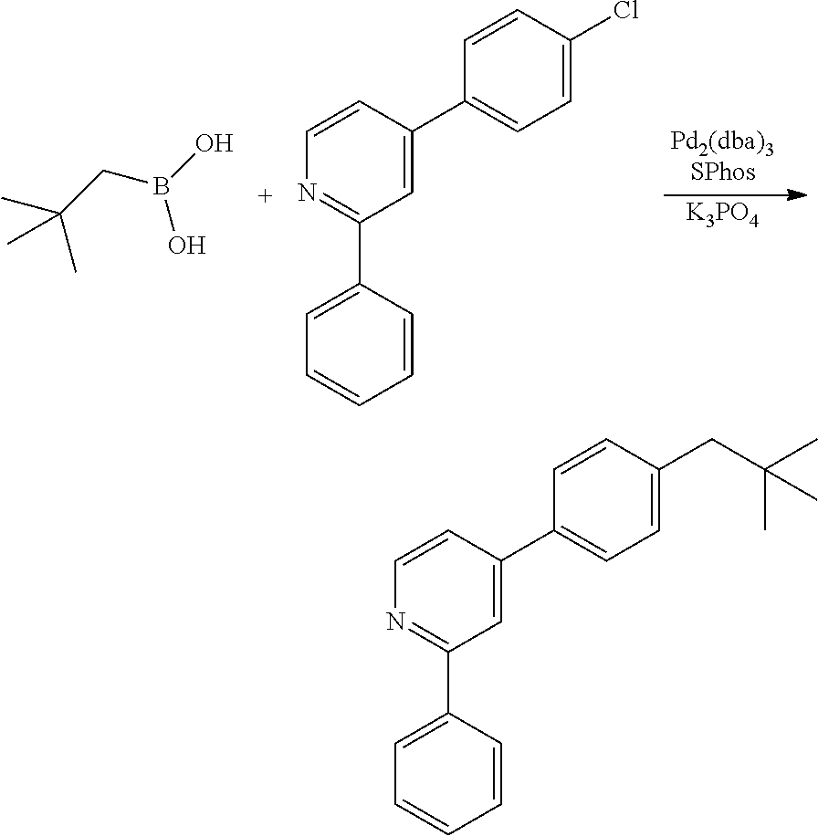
[K3PO4].C1=CC=CC=C1C1=NC=CC(C2=CC=C(Cl)C=C2)=C1.C(CB(O)O)(C)(C)C.C1=CC=CC=C1C1=NC=CC(C2=CC=C(CC(C)(C)C)C=C2)=C1
